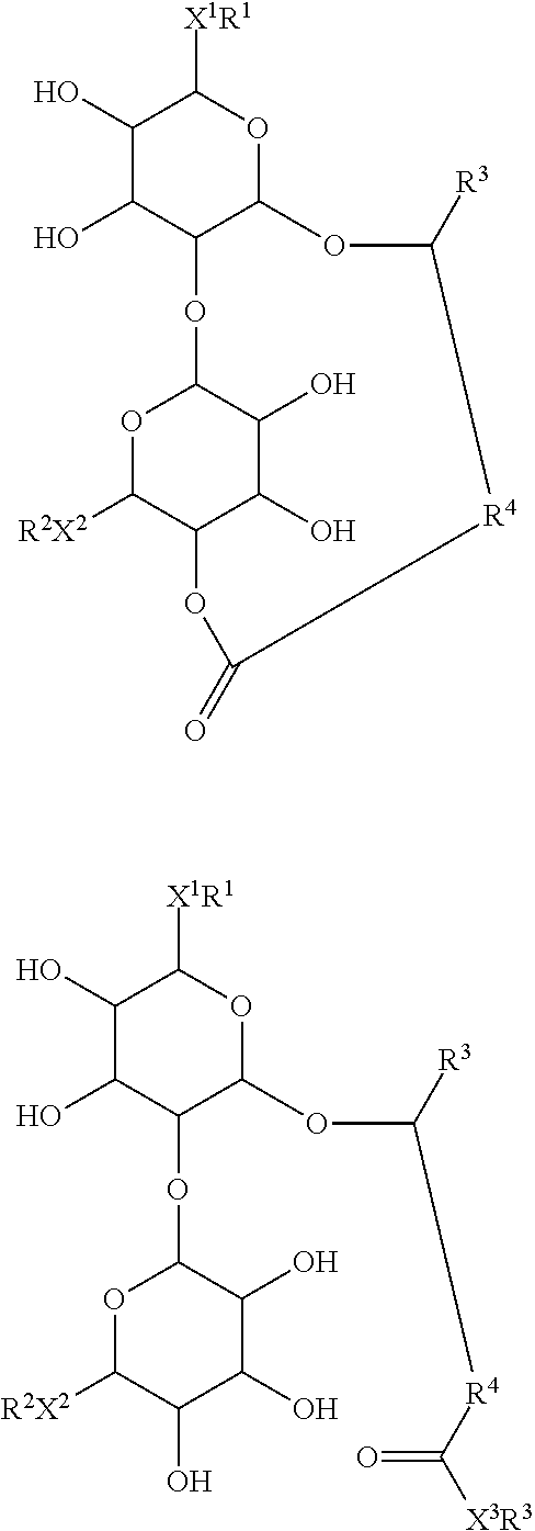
C1(O)C(O)C2C(OC1[X1R1])OC([R3])[R4]C(=O)OC1C([R2X2])OC(O2)C(O)C1O.C1(O)C(O)C(OC2OC([R2X2])C(O)C(O)C2O)C(OC([R3])[R4]C([X3R3])=O)OC1[X1R1]
